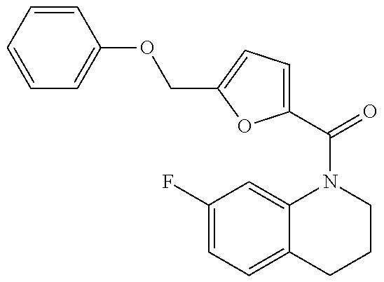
C1(C(=O)N2C3=CC(F)=CC=C3CCC2)=CC=C(COC2=CC=CC=C2)O1
